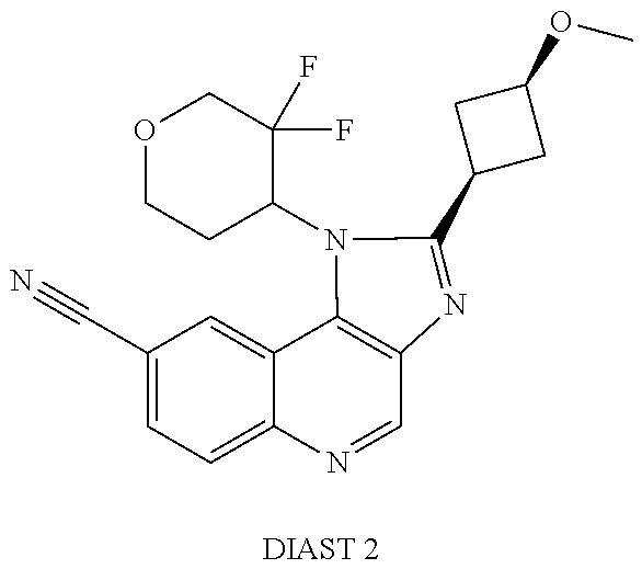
C1(C#N)=CC=C2C(=C1)C1=C(C=N2)N=C(C2CC(OC)C2)N1C1C(F)(F)COCC1.[DIAST 2]
